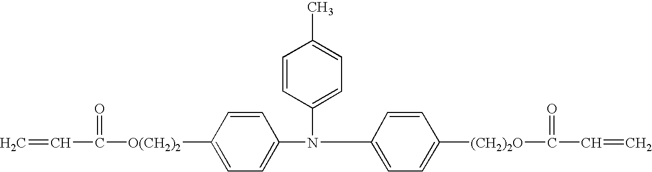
C1=CC([O(CH2)2]C(C=C)=O)=CC=C1N(C1=CC=C([(CH2)2O]C(=O)C=C)C=C1)C1=CC=C(C)C=C1
